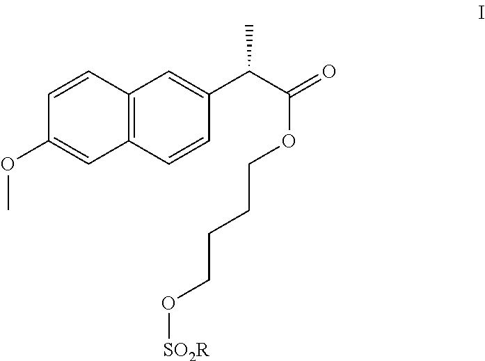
C12=C(C=CC(C(C(=O)OCCCCO[SO2R])C)=C1)C=C(OC)C=C2
